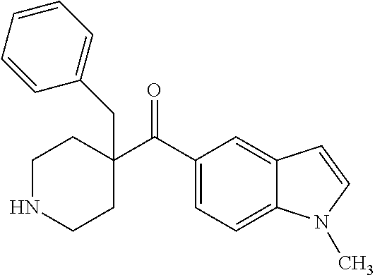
C(=O)(C1(CC2=CC=CC=C2)CCNCC1)C1=CC=C2C(=C1)C=CN2C
